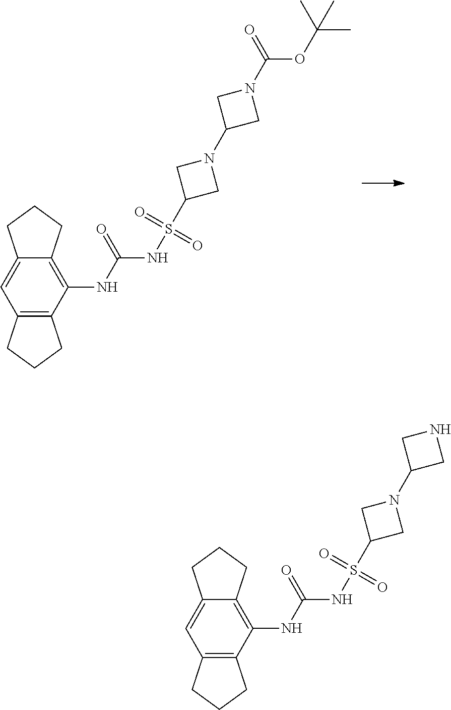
C12=C(NC(=O)NS(C3CN(C4CN(C(=O)OC(C)(C)C)C4)C3)(=O)=O)C3=C(C=C1CCC2)CCC3.C12=C(NC(=O)NS(C3CN(C4CNC4)C3)(=O)=O)C3=C(C=C1CCC2)CCC3
